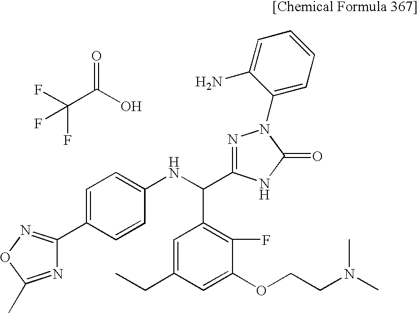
FC(C(O)=O)(F)F.C1=C(C2=NOC(C)=N2)C=CC(NC(C2=C(F)C(OCCN(C)C)=CC(CC)=C2)C2=NN(C3=CC=CC=C3N)C(=O)N2)=C1
